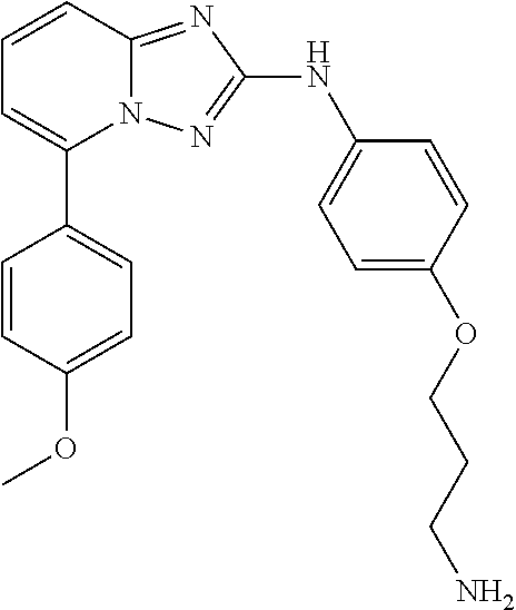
C1=CC2=NC(NC3=CC=C(OCCCN)C=C3)=NN2C(C2=CC=C(OC)C=C2)=C1
